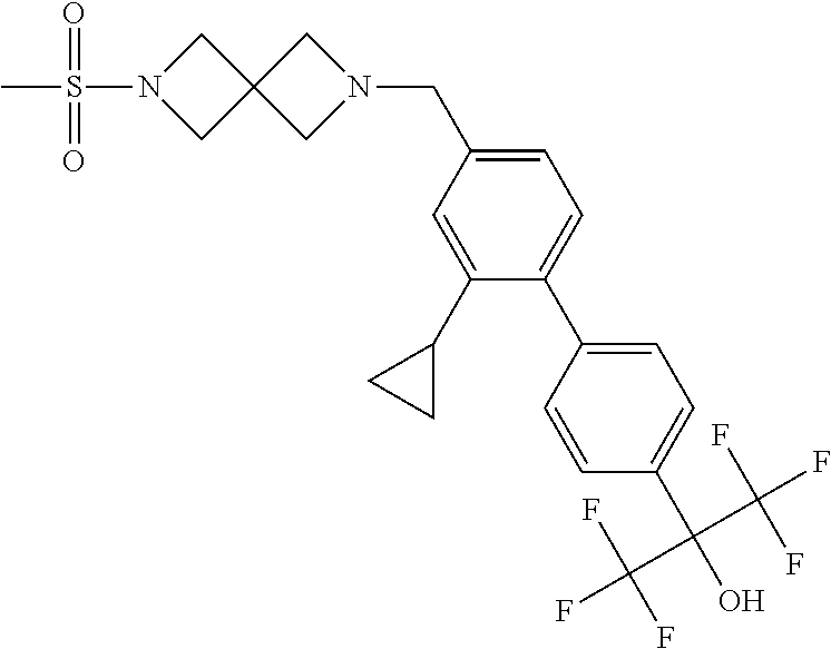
C1(C(O)(C(F)(F)F)C(F)(F)F)=CC=C(C2=CC=C(CN3CC4(C3)CN(S(C)(=O)=O)C4)C=C2C2CC2)C=C1
